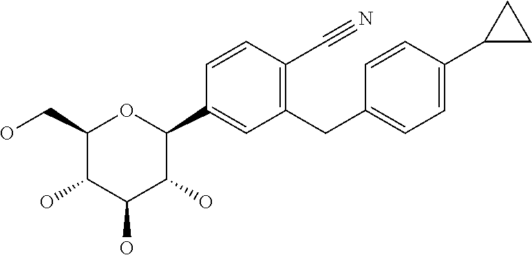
C1(CC2=CC=C(C3CC3)C=C2)=C(C#N)C=CC(C2OC(CO)C(O)C(O)C2O)=C1
